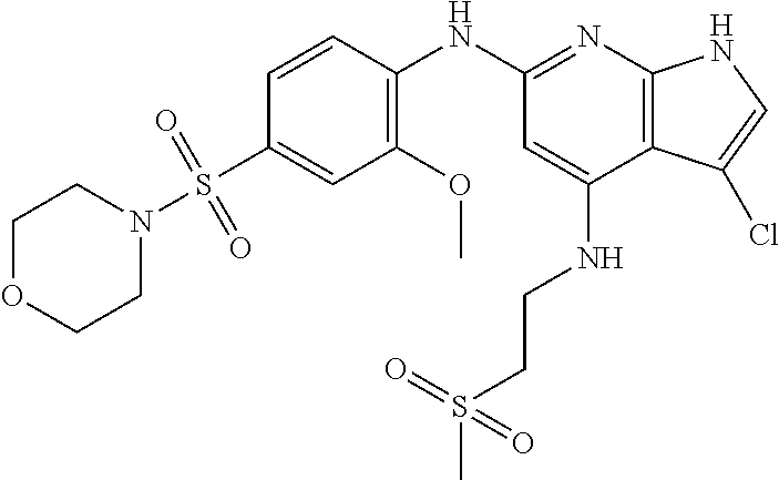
C1OCCN(S(C2=CC(OC)=C(NC3=NC4=C(C(NCCS(C)(=O)=O)=C3)C(Cl)=CN4)C=C2)(=O)=O)C1
